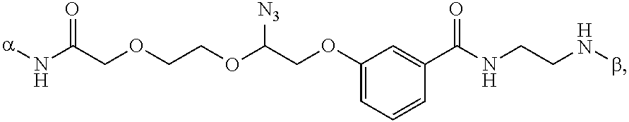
[a]NC(COCCOC(COC1=CC=CC(C(NCCNb)=O)=C1)[N3])=O
